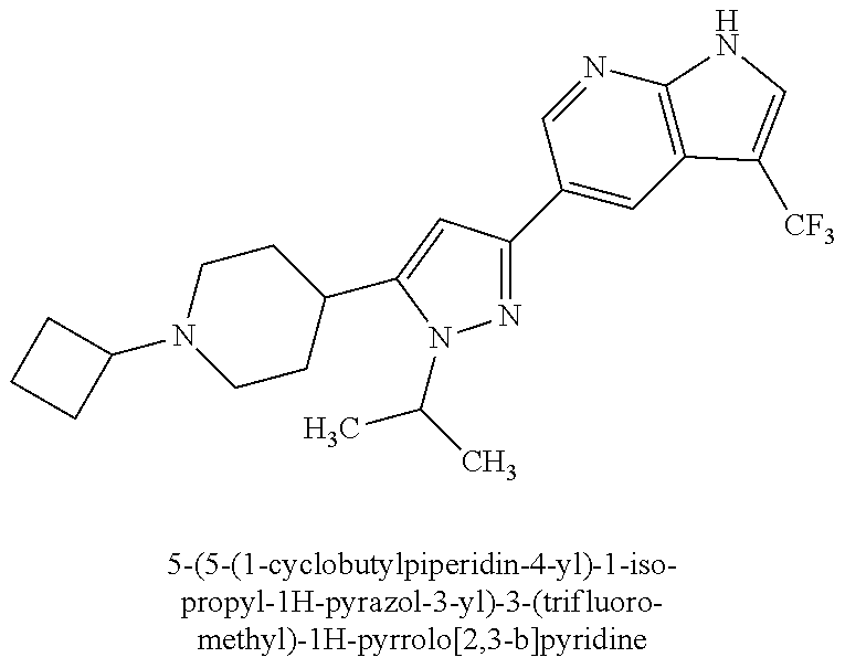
C1CC(C2=CC(C3=CC4=C(N=C3)NC=C4[CF3])=NN2C(C)C)CCN1C1CCC1
